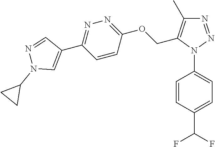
C1=CC(N2N=NC(C)=C2COC2=NN=C(C3=CN(C4CC4)N=C3)C=C2)=CC=C1C(F)F
